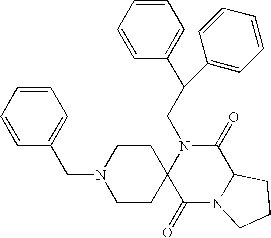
C(N1C2(C(=O)N3C(C1=O)CCC3)CCN(CC1=CC=CC=C1)CC2)C(C1=CC=CC=C1)C1=CC=CC=C1
